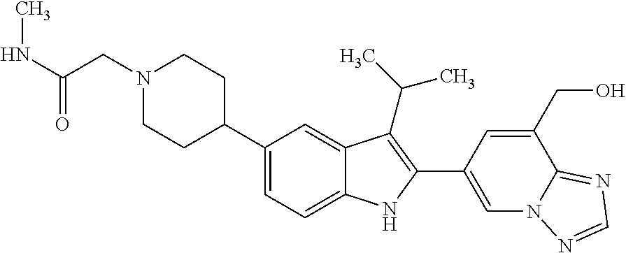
N1(CC(=O)NC)CCC(C2=CC=C3C(=C2)C(C(C)C)=C(C2=CN4C(=NC=N4)C(CO)=C2)N3)CC1
